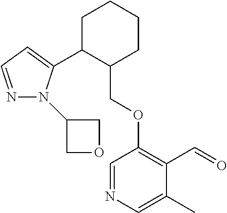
C1C(C2=CC=NN2C2COC2)C(COC2=C(C=O)C(C)=CN=C2)CCC1
